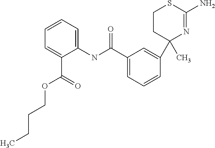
C1(NC(C2=CC=CC(C3(C)N=C(N)SCC3)=C2)=O)=CC=CC=C1C(=O)OCCCC
